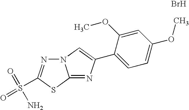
N12N=C(S(=O)(=O)N)SC1=NC(C1=CC=C(OC)C=C1OC)=C2.Br
